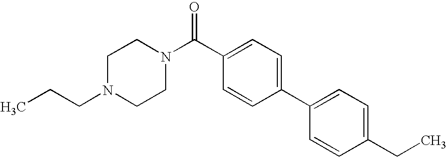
C(N1CCN(C(C2=CC=C(C3=CC=C(CC)C=C3)C=C2)=O)CC1)CC
